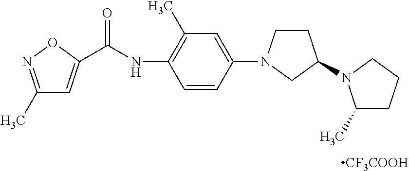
C(NC1=C(C)C=C(N2CCC(N3C(C)CCC3)C2)C=C1)(=O)C1=CC(C)=NO1.[CF3COOH]
